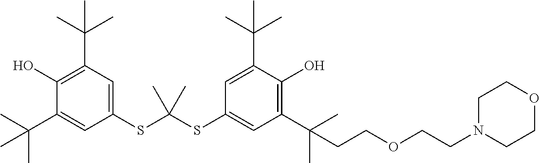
C1(C(C)(C)C)=CC(SC(SC2=CC(C(C)(C)CCOCCN3CCOCC3)=C(O)C(C(C)(C)C)=C2)(C)C)=CC(C(C)(C)C)=C1O
